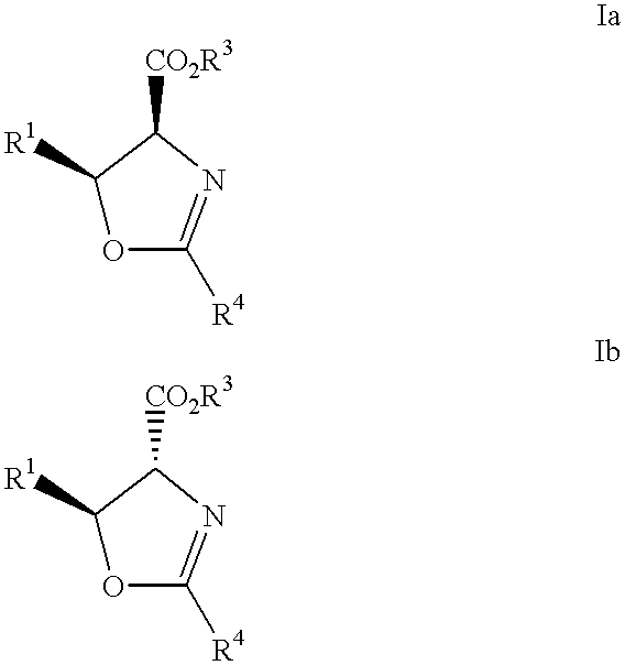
C1([R1])OC([R4])=NC1[CO2R3].C1([R1])OC([R4])=NC1[CO2R3]
